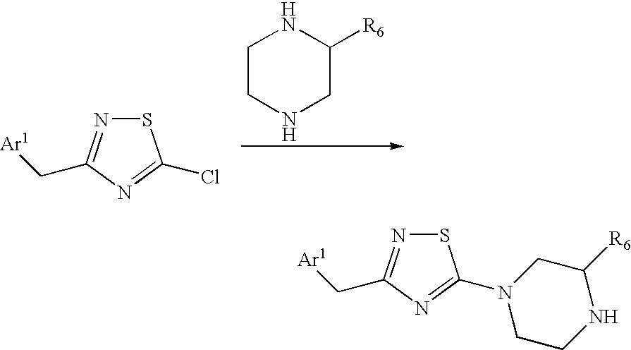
C1CNCC([R6])N1.S1N=C(C[Ar1])N=C1Cl.S1N=C(C[Ar1])N=C1N1CCNC([R6])C1
